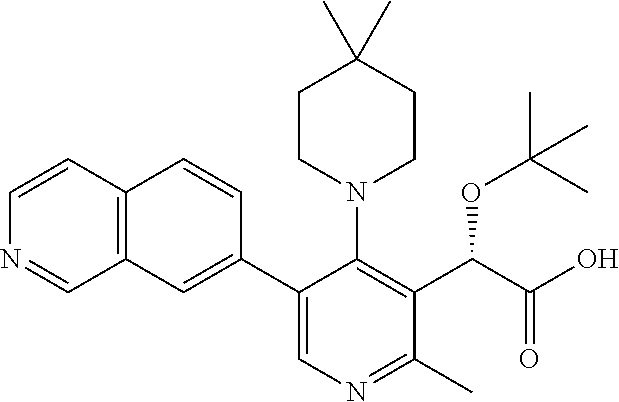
C12=C(C=C(C3=CN=C(C)C(C(C(O)=O)OC(C)(C)C)=C3N3CCC(C)(C)CC3)C=C1)C=NC=C2
